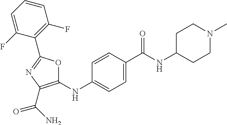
C1=C(C(NC2CCN(C)CC2)=O)C=CC(NC2=C(C(N)=O)N=C(C3=C(F)C=CC=C3F)O2)=C1
